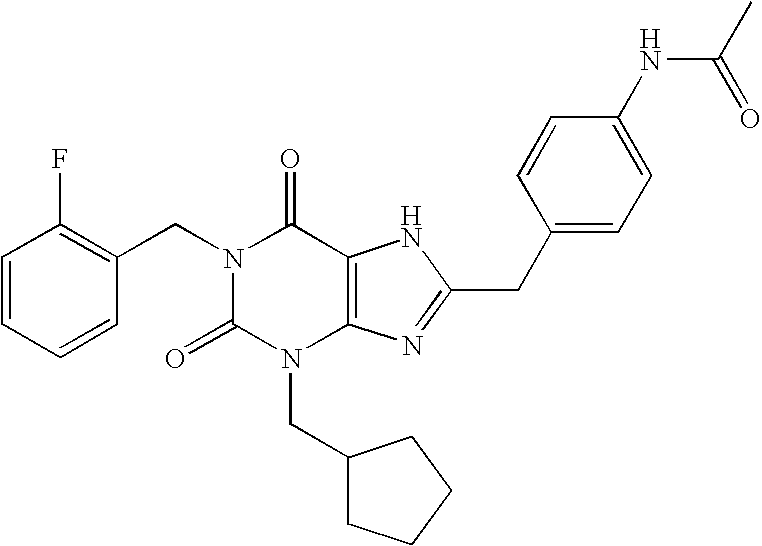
C1=CC=CC(CN2C(=O)N(CC3CCCC3)C3=C(C2=O)NC(CC2=CC=C(NC(C)=O)C=C2)=N3)=C1F
